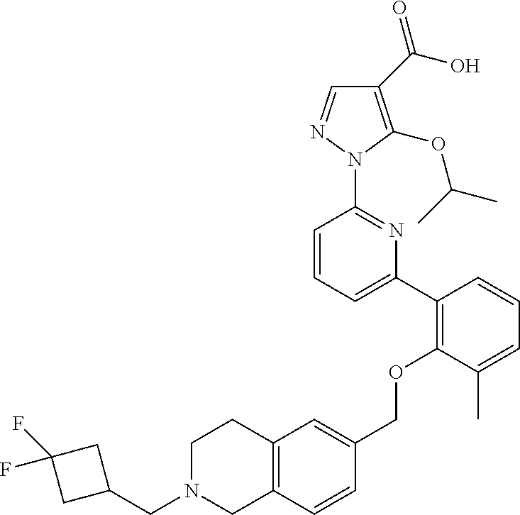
C1(C(=O)O)=C(OC(C)C)N(C2=NC(C3=C(OCC4=CC5=C(C=C4)CN(CC4CC(F)(F)C4)CC5)C(C)=CC=C3)=CC=C2)N=C1
